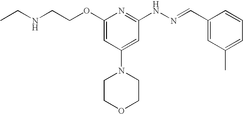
N(CCOC1=CC(N2CCOCC2)=CC(NN=CC2=CC(C)=CC=C2)=N1)CC
